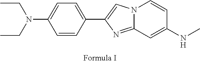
N12C(=NC(C3=CC=C(N(CC)CC)C=C3)=C1)C=C(NC)C=C2
